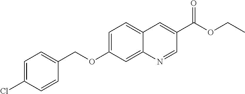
C1=C(Cl)C=CC(COC2=CC=C3C(=C2)N=CC(C(OCC)=O)=C3)=C1
